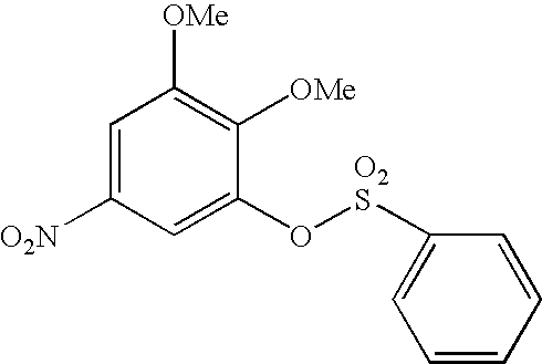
C1=C([O2N])C=C(O[O2S]C2=CC=CC=C2)C([OMe])=C1[OMe]
